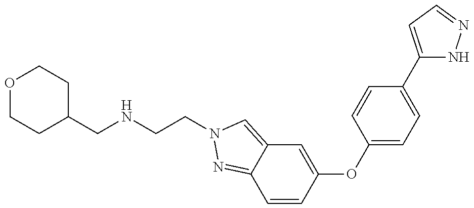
O1CCC(CNCCN2C=C3C=C(OC4=CC=C(C5=CC=NN5)C=C4)C=CC3=N2)CC1
